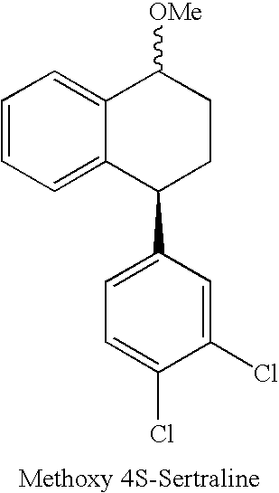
C1=CC=C2C(=C1)C([OMe])CCC2C1=CC=C(Cl)C(Cl)=C1
